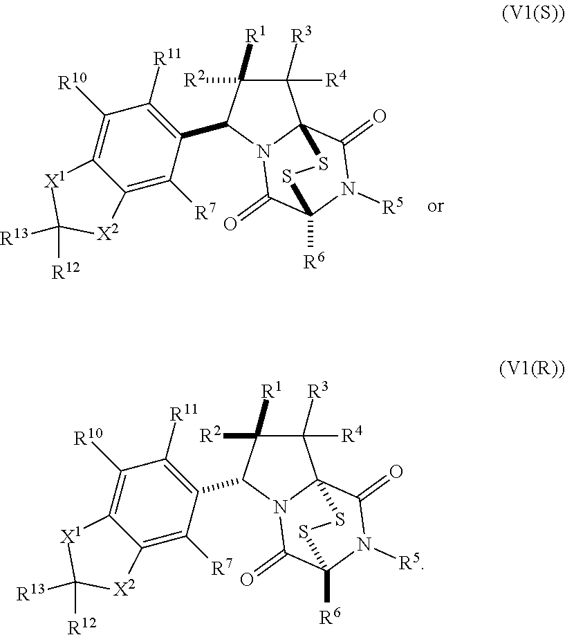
C1([R3])([R4])C([R2])([R1])C(C2=C([R11])C([R10])=C3C(=C2[R7])[X2]C([R12])([R13])[X1]3)N2C13C(=O)N([R5])C([R6])(C2=O)SS3.C1([R3])([R4])C([R2])([R1])C(C2=C([R11])C([R10])=C3C(=C2[R7])[X2]C([R12])([R13])[X1]3)N2C(=O)C3([R6])N([R5])C(=O)C12SS3
